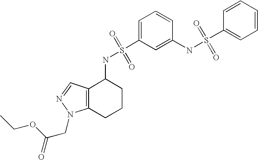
C1=CC=C(S(NC2C3=C(CCC2)N(CC(=O)OCC)N=C3)(=O)=O)C=C1NS(C1=CC=CC=C1)(=O)=O
